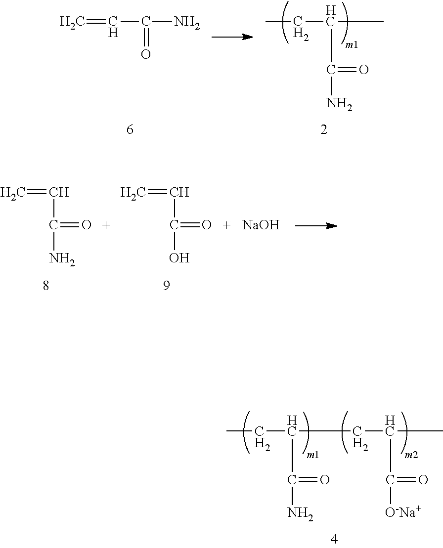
C(C(C)C(N)=O)C.C(=C)C(N)=O.C(C(C(N)=O)CC(C)C([O-Na+])=O)C.C(=C)C(N)=O.C(=C)C(O)=O.[NaOH]
